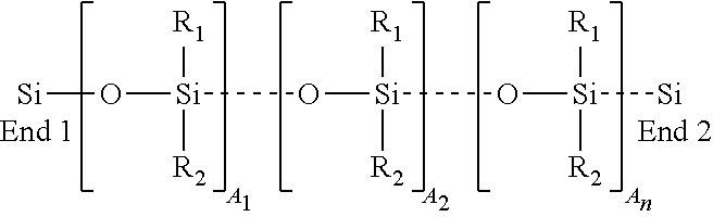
[A].[A].[A].[Si]O[Si](O[Si](O[Si]([Si])([R2])[R1])([R2])[R1])([R2])[R1]
